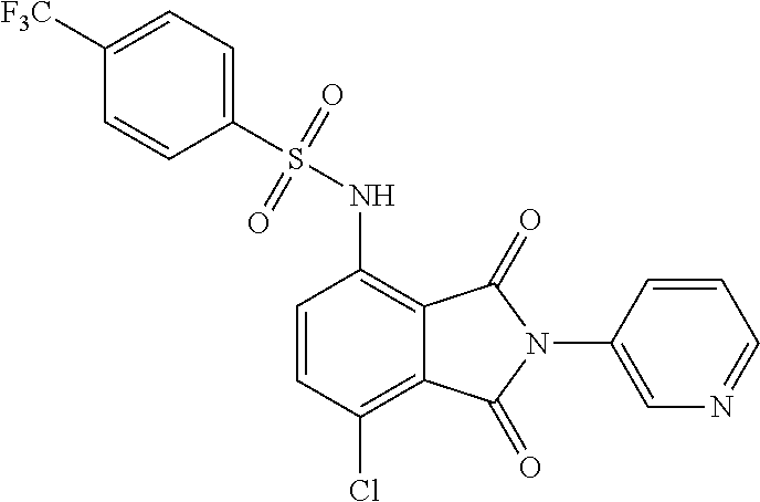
C1(N2C(=O)C3=C(NS(=O)(=O)C4=CC=C([F3C])C=C4)C=CC(Cl)=C3C2=O)=CN=CC=C1
